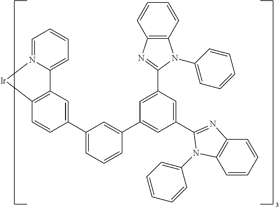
C12=C(C=CC(C3=CC=CC(C4=CC(C5=NC6=C(C=CC=C6)N5C5=CC=CC=C5)=CC(C5=NC6=C(N5C5=CC=CC=C5)C=CC=C6)=C4)=C3)=C1)[Ir]N1=CC=CC=C21
